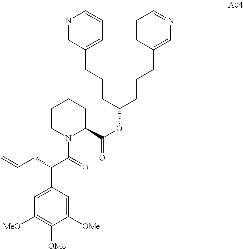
C1CN(C(=O)C(C2=CC([MeO])=C([OMe])C([OMe])=C2)CC=C)C(C(=O)OC(CCCC2=CN=CC=C2)CCCC2=CC=CN=C2)CC1
